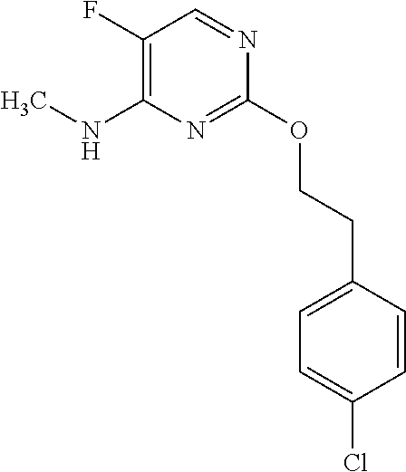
O(C1=NC(NC)=C(F)C=N1)CCC1=CC=C(Cl)C=C1
